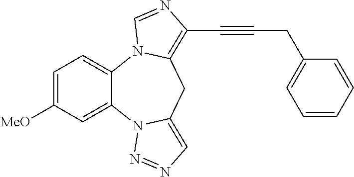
C1=C([MeO])C=C2C(=C1)N1C(=C(C#CCC3=CC=CC=C3)N=C1)CC1=CN=NN21
